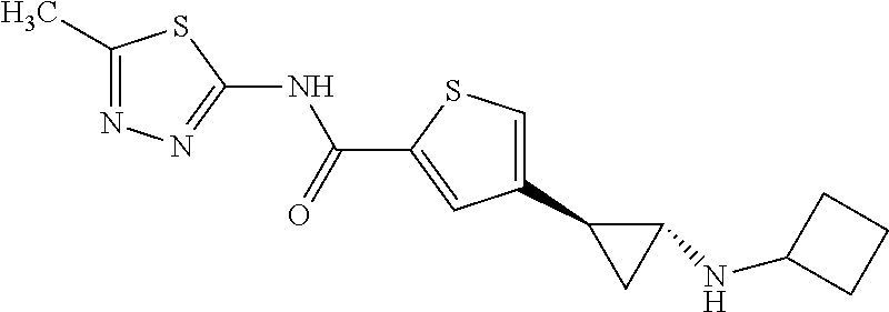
N(C(C1=CC(C2CC2NC2CCC2)=CS1)=O)C1=NN=C(C)S1
